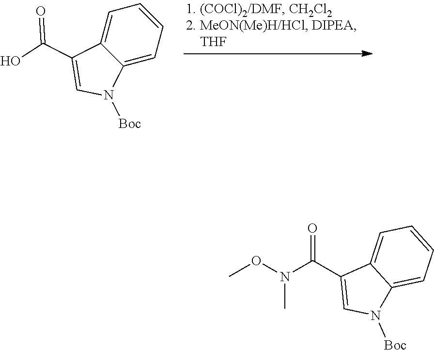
N(C(C1=CN([Boc])C2=CC=CC=C12)=O)(OC)C.C1=C2C(=CC=C1)N([Boc])C=C2C(O)=O
